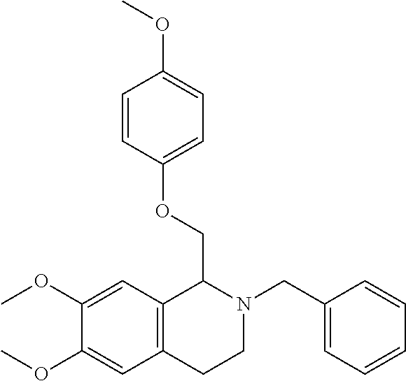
C1(CN2CCC3=C(C2COC2=CC=C(OC)C=C2)C=C(OC)C(OC)=C3)=CC=CC=C1
